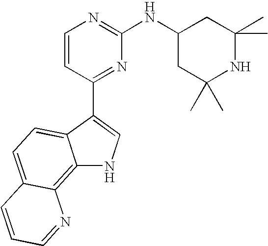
C1=CC(C2=CNC3=C4C(=CC=C23)C=CC=N4)=NC(NC2CC(C)(C)NC(C)(C)C2)=N1
